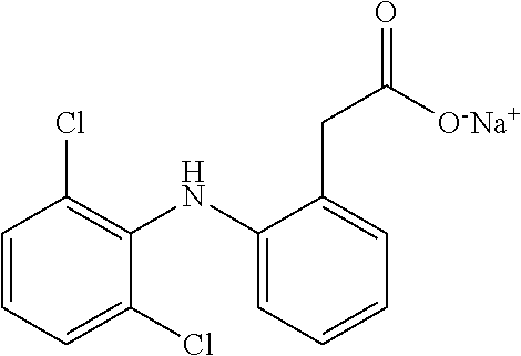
C1=CC=C(Cl)C(NC2=CC=CC=C2CC([O-Na+])=O)=C1Cl
